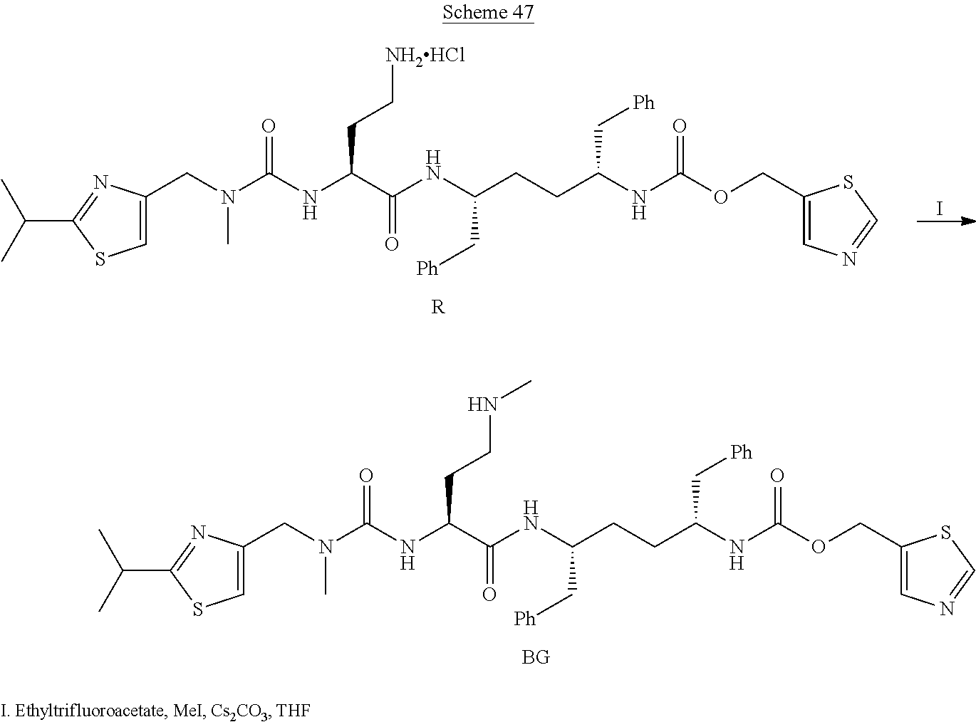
C(N(C(NC(C(NC(CCC(NC(OCC1=CN=CS1)=O)C[Ph])C[Ph])=O)CC[NH2HCl])=O)C)C1=CSC(C(C)C)=N1.[R].I.C(N(C(NC(C(NC(CCC(NC(OCC1=CN=CS1)=O)C[Ph])C[Ph])=O)CCNC)=O)C)C1=CSC(C(C)C)=N1.[BG]
